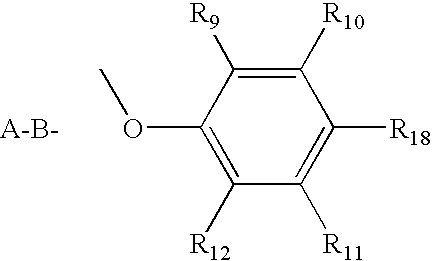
C1([R10])=C([R9])C(OC)=C([R12])C([R11])=C1[R18]
